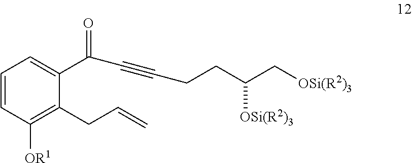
C1=CC([OR1])=C(CC=C)C(C(C#CCCC([OSi(R2)3])C[OSi(R2)3])=O)=C1
